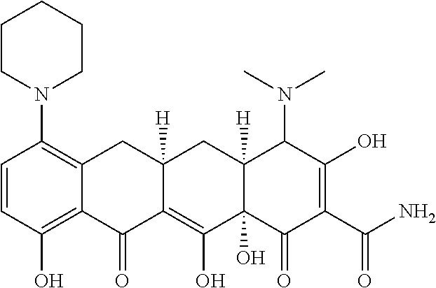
C1=CC(O)=C2C(=C1N1CCCCC1)CC1([H])C(=C(O)C3(O)C([H])(C1)C(N(C)C)C(O)=C(C(N)=O)C3=O)C2=O
